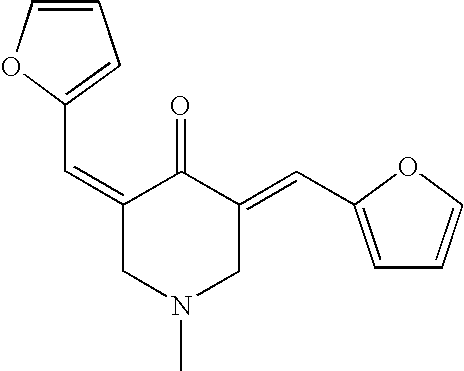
C1(=CC2=CC=CO2)CN(C)CC(=CC2=CC=CO2)C1=O
